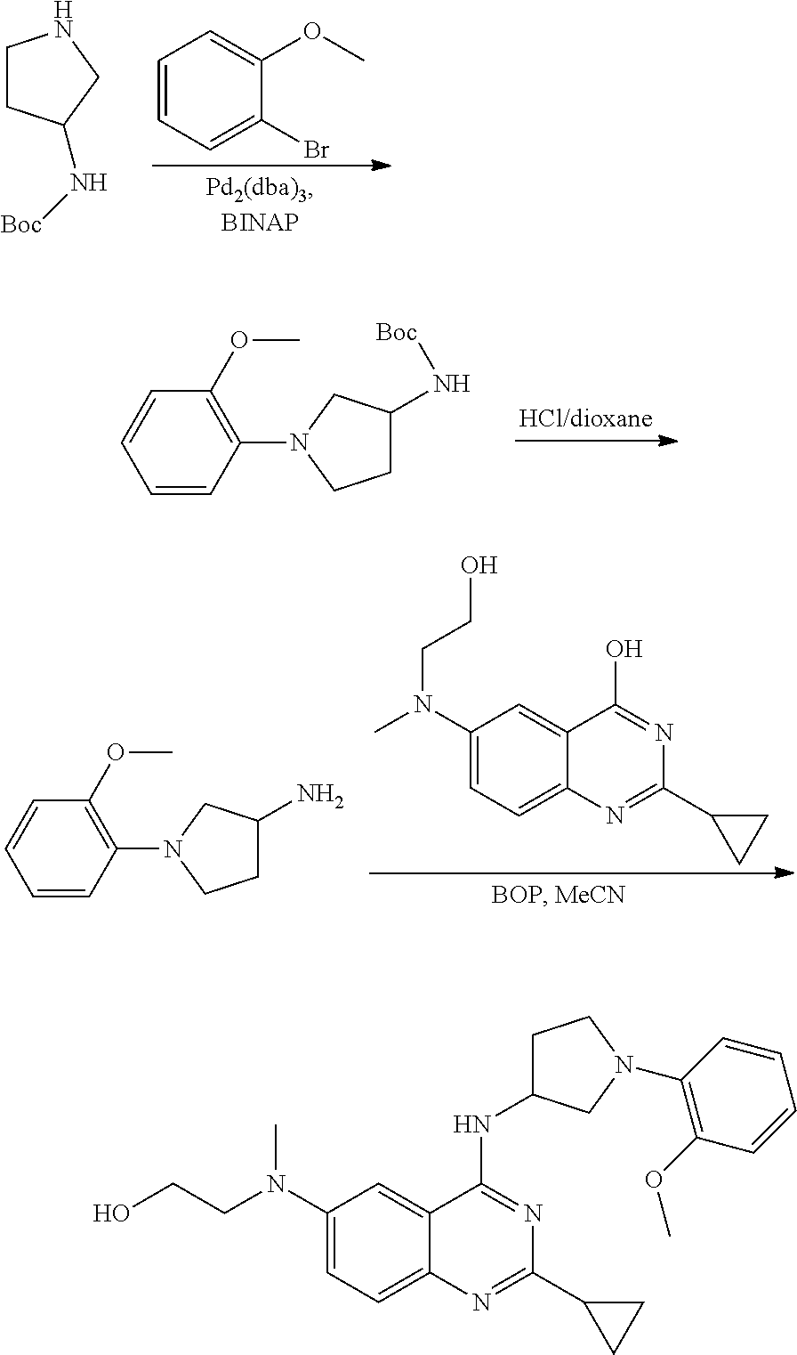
C1=CC=C(Br)C(OC)=C1.C1CC(N[Boc])CN1.C1=CC(N2CC(N[Boc])CC2)=C(OC)C=C1.C1=CC(N2CC(N)CC2)=C(OC)C=C1.C1(N(C)CCO)=CC=C2C(=C1)C(O)=NC(C1CC1)=N2.C1(N(CCO)C)=CC=C2C(=C1)C(NC1CCN(C3=C(OC)C=CC=C3)C1)=NC(C1CC1)=N2
